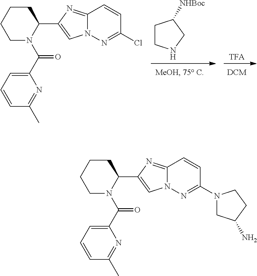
[TFA].C1CNCC1[NHBoc].C(=O)(N1CCCCC1C1=CN2C(=N1)C=CC(Cl)=N2)C1=CC=CC(C)=N1.C1CCCC(C2=CN3C(=N2)C=CC(N2CC(N)CC2)=N3)N1C(=O)C1=CC=CC(C)=N1
